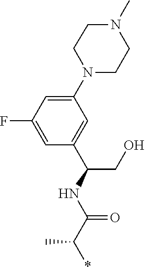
C1(N2CCN(C)CC2)=CC(F)=CC(C(NC(C(*)C)=O)CO)=C1
